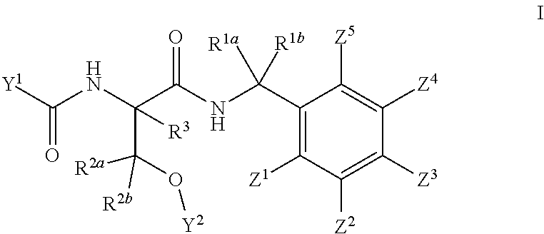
[Y1]C(NC(C(NC(C1=C([Z1])C([Z2])=C([Z3])C([Z4])=C1[Z5])([R1b])[R1a])=O)([R3])C(O[Y2])([R2a])[R2b])=O
